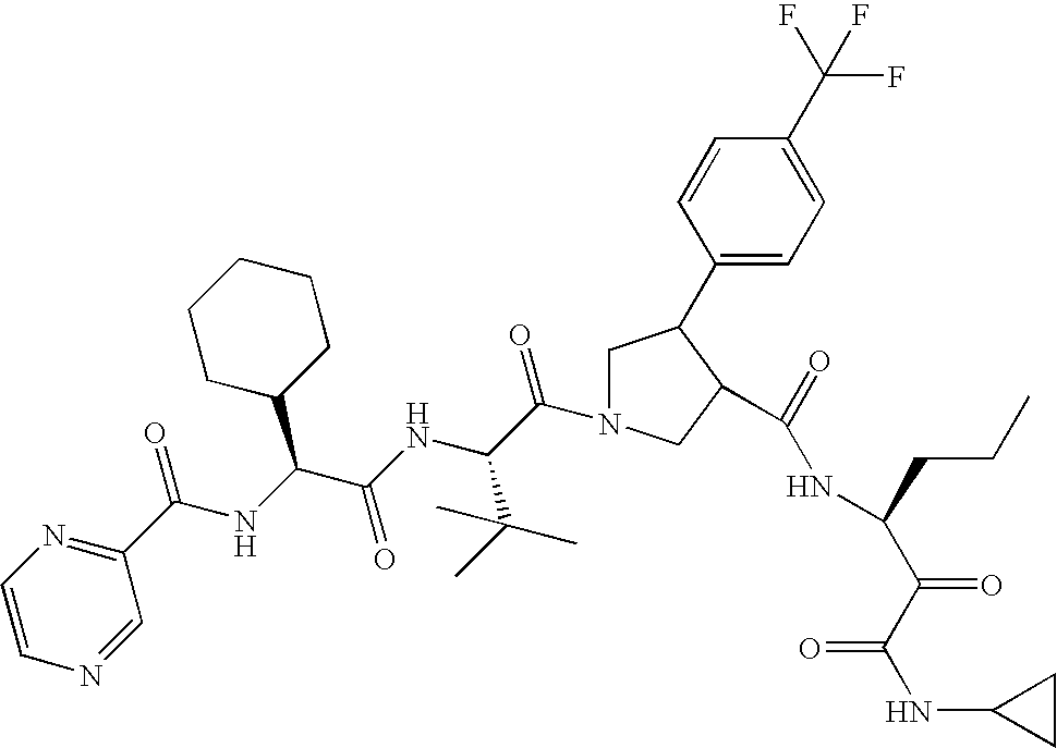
C1(C(NC(C(NC(C(N2CC(C3=CC=C(C(F)(F)F)C=C3)C(C(=O)NC(CCC)C(=O)C(NC3CC3)=O)C2)=O)C(C)(C)C)=O)C2CCCCC2)=O)=NC=CN=C1
